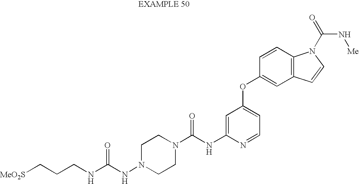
C1=C(NC(N2CCN(NC(NCCC[MeO2S])=O)CC2)=O)N=CC=C1OC1=CC2=C(C=C1)N(C(=O)N[Me])C=C2
